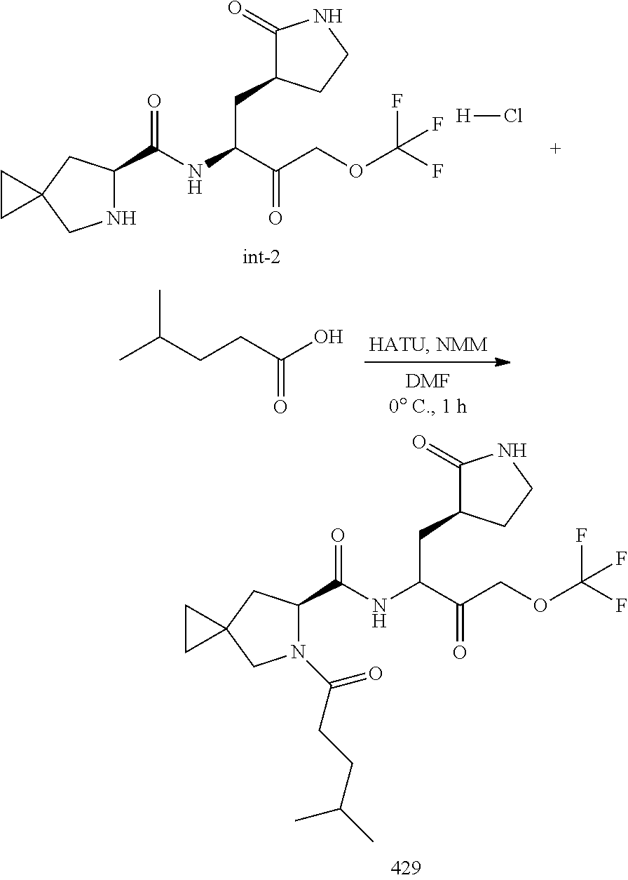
C1(C(NC(C(COC(F)(F)F)=O)CC2C(=O)NCC2)=O)N(C(=O)CCC(C)C)CC2(C1)CC2.C1(C(NC(C(COC(F)(F)F)=O)CC2C(=O)NCC2)=O)NCC2(C1)CC2.[H]Cl.CC(CCC(O)=O)C
